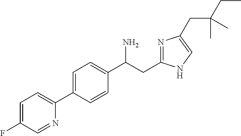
C1=C(F)C=NC(C2=CC=C(C(CC3=NC(CC(CC)(C)C)=CN3)N)C=C2)=C1
